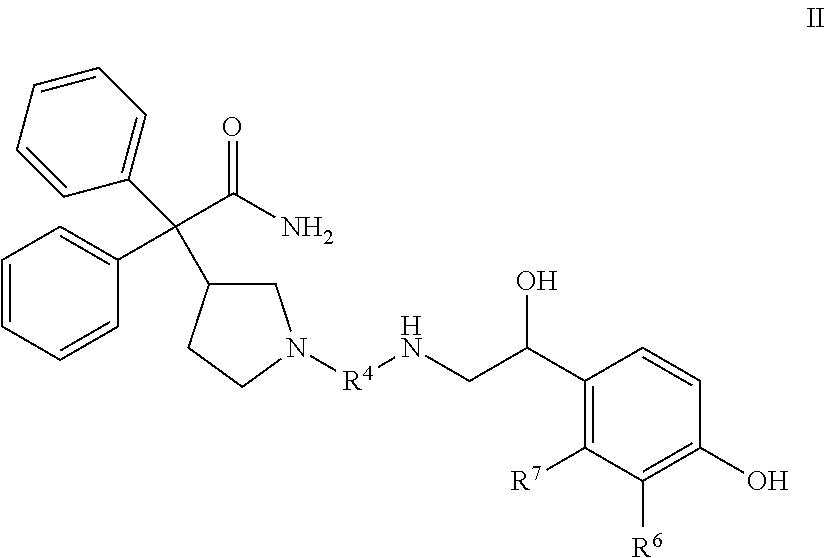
C1C(C(C(=O)N)(C2=CC=CC=C2)C2=CC=CC=C2)CCN1[R4]NCC(C1=C([R7])C([R6])=C(O)C=C1)O
